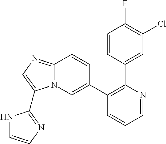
C1=CC(C2=C(C3=CN4C(=NC=C4C4=NC=CN4)C=C3)C=CC=N2)=CC(Cl)=C1F
